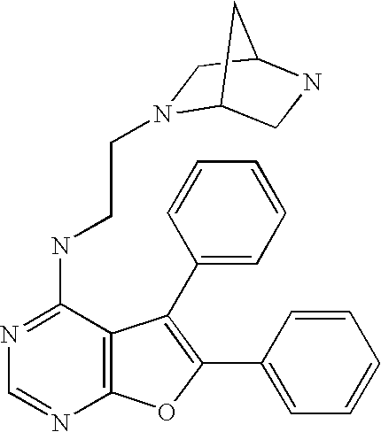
N1=C(NCCN2C3CNC(C2)C3)C2=C(N=C1)OC(C1=CC=CC=C1)=C2C1=CC=CC=C1
